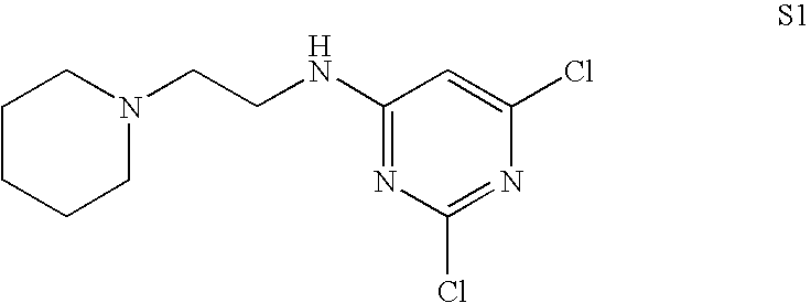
C(CNC1=NC(Cl)=NC(Cl)=C1)N1CCCCC1
